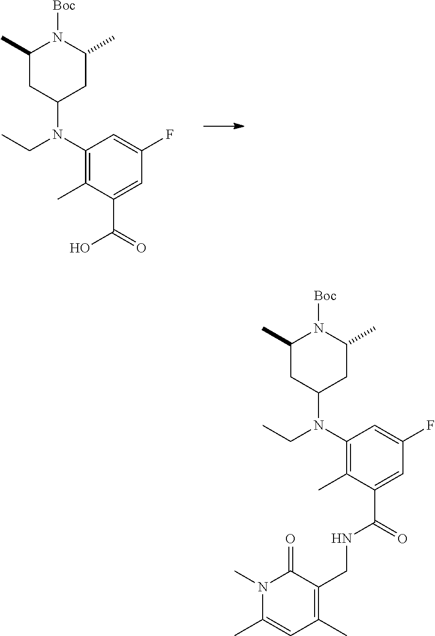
C1(C)CC(N(C2=C(C)C(C(=O)O)=CC(F)=C2)CC)CC(C)N1[Boc].C1(C)CC(N(C2=C(C)C(C(=O)NCC3=C(C)C=C(C)N(C)C3=O)=CC(F)=C2)CC)CC(C)N1[Boc]
